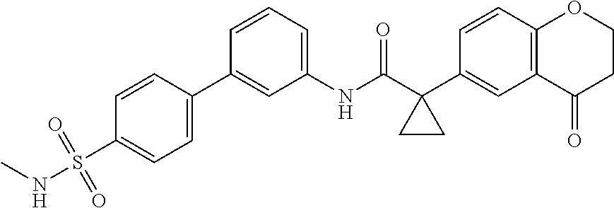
C12=C(C(=O)CCO1)C=C(C1(C(NC3=CC=CC(C4=CC=C(S(=O)(=O)NC)C=C4)=C3)=O)CC1)C=C2
